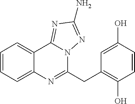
C1=CC=C2C(=C1)N=C(CC1=C(O)C=CC(O)=C1)N1C2=NC(N)=N1
